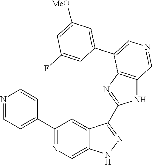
C1(C2=CC=NC=C2)=NC=C2C(=C1)C(C1=NC3=C(N1)C=NC=C3C1=CC([MeO])=CC(F)=C1)=NN2
